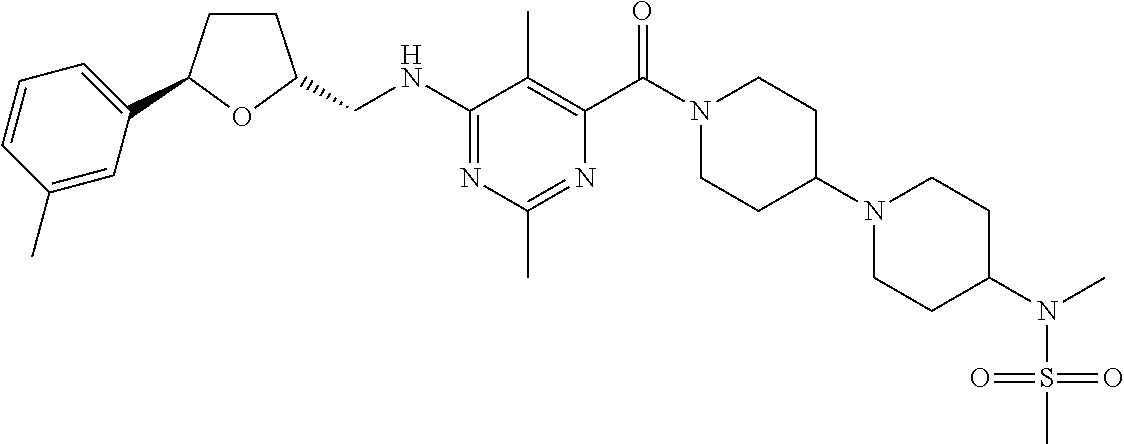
C1(NCC2CCC(C3=CC=CC(C)=C3)O2)=NC(C)=NC(C(N2CCC(N3CCC(N(S(=O)(=O)C)C)CC3)CC2)=O)=C1C
